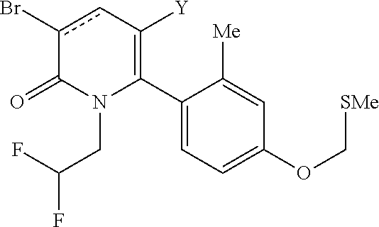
C1(C2=C([Y])cc(Br)C(=O)N2CC(F)F)=CC=C(OC[SMe])C=C1[Me]
